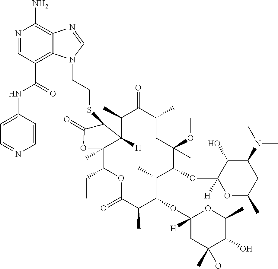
C12([H])C(C)C(=O)C(C)CC(OC)(C)C(OC3([H])OC(C)CC(N(C)C)C3O)C(C)C(OC3([H])CC(C)(OC)C(O)C(C)O3)C(C)C(=O)OC(CC)C1(C)OC(=O)C2SCCN1C2=C(C(=O)NC3=CC=NC=C3)C=NC(N)=C2N=C1
